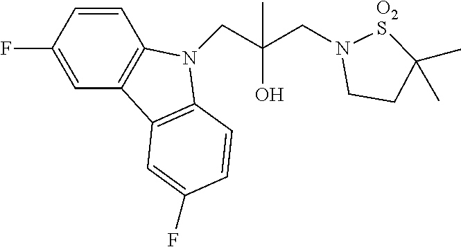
C1=CC(F)=CC2=C1N(CC(CN1CCC(C)(C)[O2S]1)(O)C)C1=C2C=C(F)C=C1
